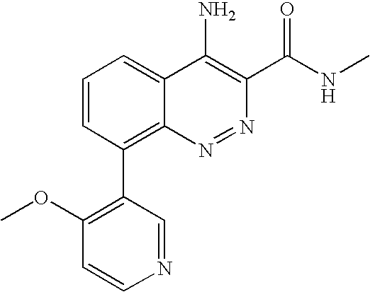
C1=CC(C2=C(OC)C=CN=C2)=C2C(=C1)C(N)=C(C(NC)=O)N=N2
